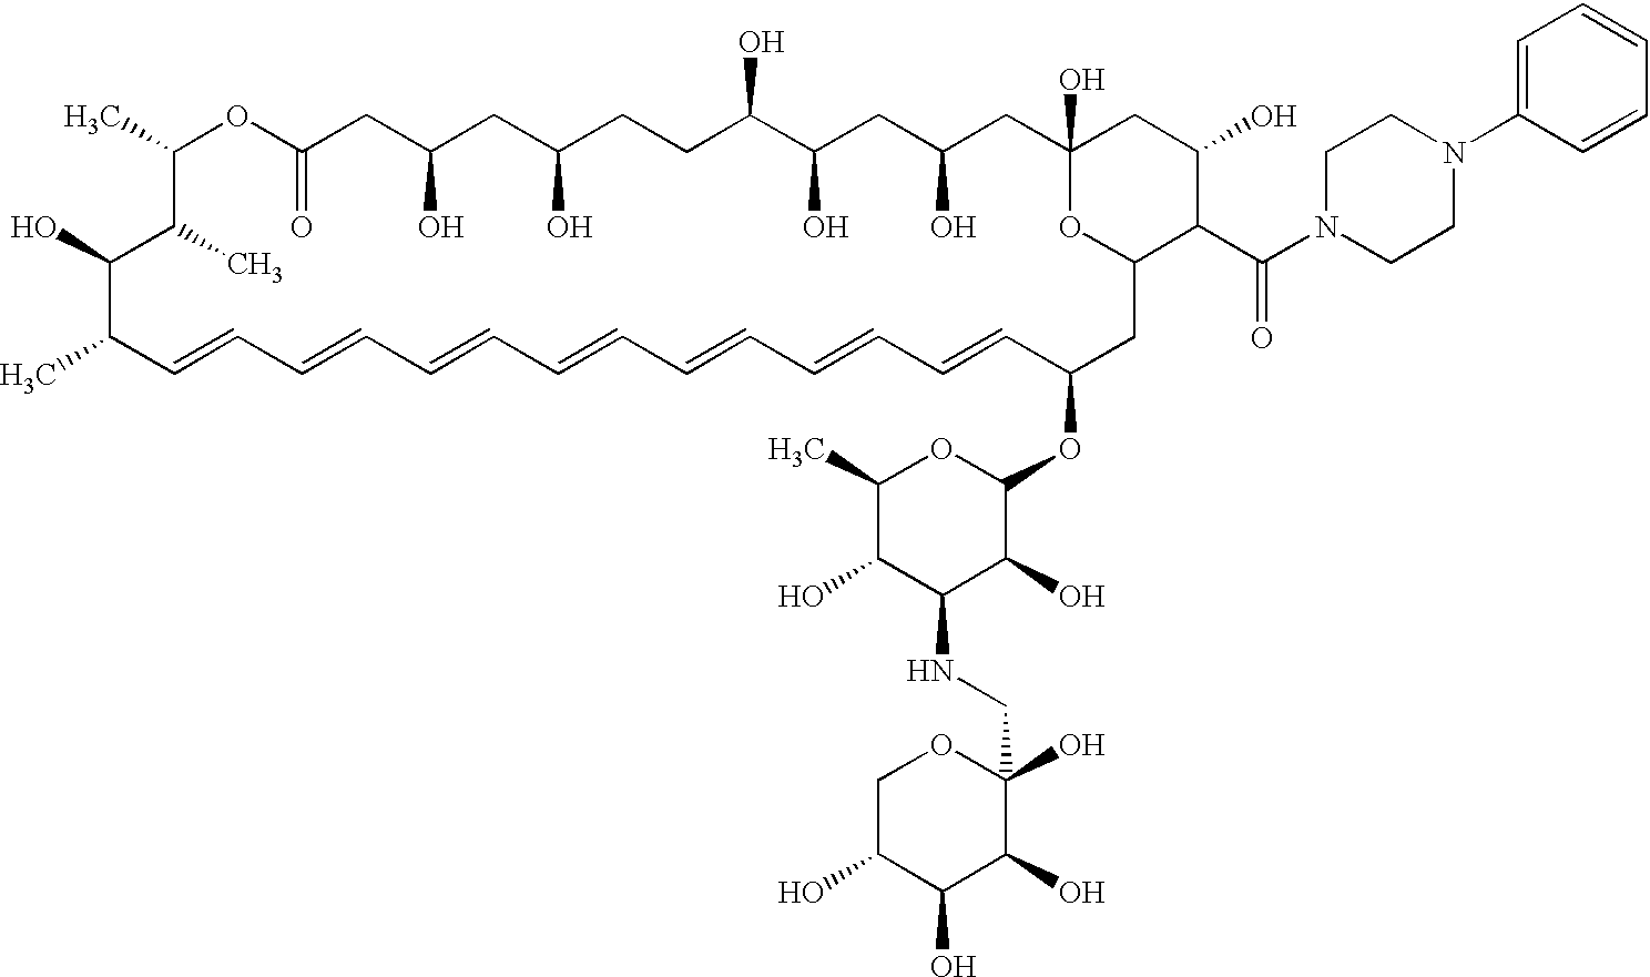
CC1C=CC=CC=CC=CC=CC=CC=CC(OC2OC(C)C(O)C(NCC3(O)OCC(O)C(O)C3O)C2O)CC2OC(O)(CC(O)CC(O)C(O)CCC(O)CC(O)CC(=O)OC(C)C(C)C1O)CC(O)C2C(N1CCN(C2=CC=CC=C2)CC1)=O
